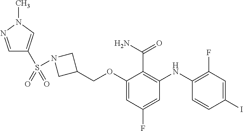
C1(COC2=CC(F)=CC(NC3=C(F)C=C(I)C=C3)=C2C(N)=O)CN(S(C2=CN(C)N=C2)(=O)=O)C1
